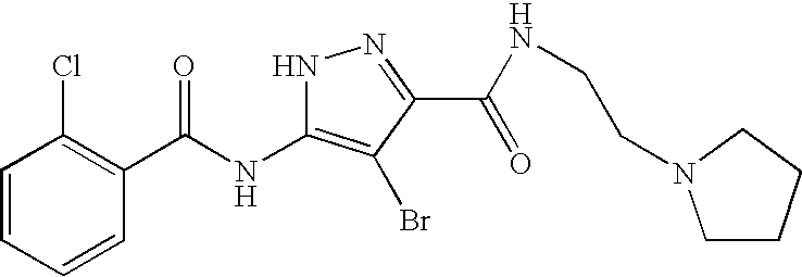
C1=CC=CC(C(NC2=C(Br)C(C(=O)NCCN3CCCC3)=NN2)=O)=C1Cl
